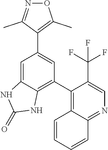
C1(C2=C3C(=NC=C2C(F)(F)F)C=CC=C3)=C2C(=CC(C3=C(C)ON=C3C)=C1)NC(=O)N2
